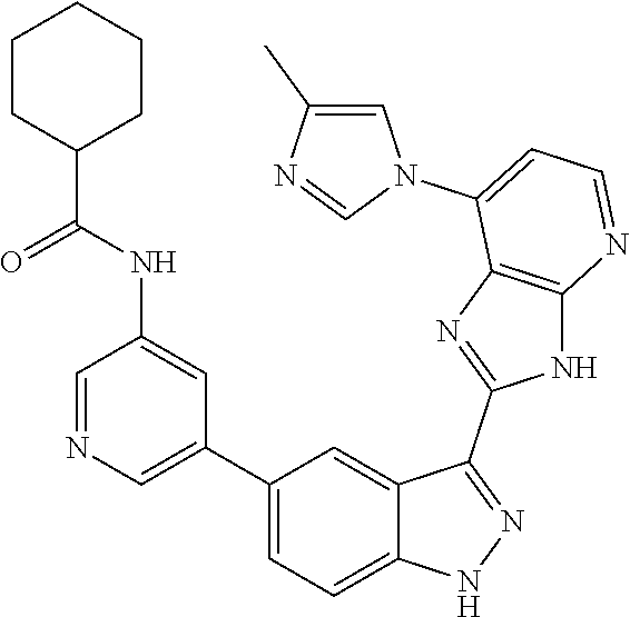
C1=NC=C(C2=CC=C3C(=C2)C(C2=NC4=C(N2)N=CC=C4N2C=C(C)N=C2)=NN3)C=C1NC(=O)C1CCCCC1
